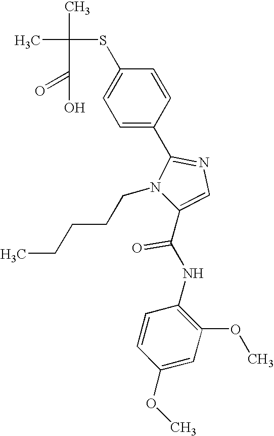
CC(C)(SC1=CC=C(C2=NC=C(C(NC3=C(OC)C=C(OC)C=C3)=O)N2CCCCC)C=C1)C(=O)O
